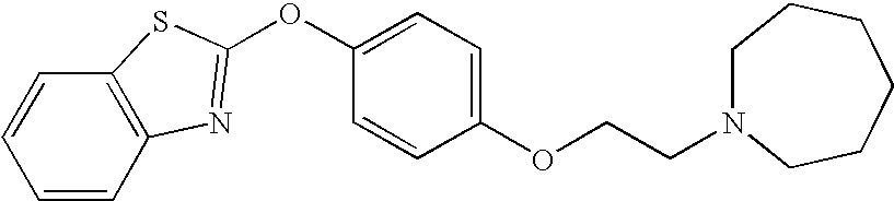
C1=CC2=C(C=C1)SC(OC1=CC=C(OCCN3CCCCCC3)C=C1)=N2
